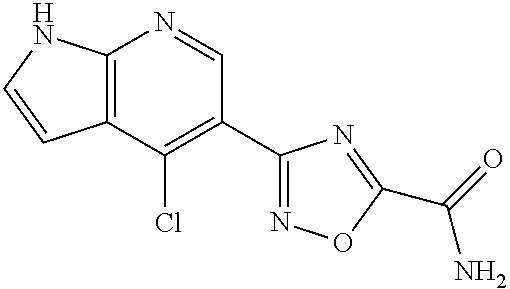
C12=C(C(Cl)=C(C3=NOC(C(=O)N)=N3)C=N1)C=CN2
